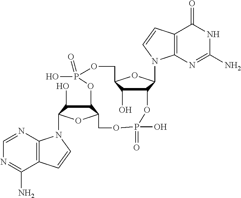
C12=C(N=CN=C1N)N(C1C(O)C3C(O1)COP(O)(=O)OC1C(N4C5=C(C(=O)NC(N)=N5)C=C4)OC(COP(O)(=O)O3)C1O)C=C2
